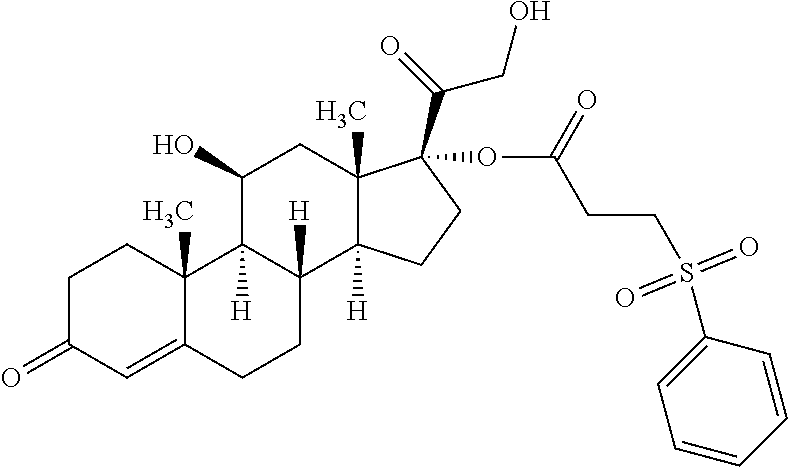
C1C(=O)C=C2C(C)(C1)C1([H])C([H])(CC2)C2([H])C(C)(CC1O)C(OC(CCS(C1=CC=CC=C1)(=O)=O)=O)(C(CO)=O)CC2
